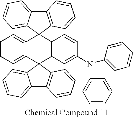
C12=C(C3(C4=CC=CC=C14)C1=CC=CC=C1C1(C4=C3C=CC(N(C3=CC=CC=C3)C3=CC=CC=C3)=C4)C3=C(C4=CC=CC=C41)C=CC=C3)C=CC=C2
